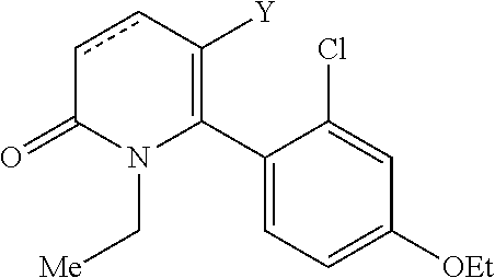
C1(C2=C([Y])ccC(=O)N2C[Me])=CC=C([OEt])C=C1Cl
